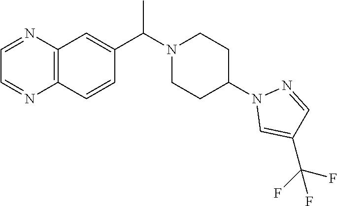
C12=C(C=CC(C(N3CCC(N4C=C(C(F)(F)F)C=N4)CC3)C)=C1)N=CC=N2
